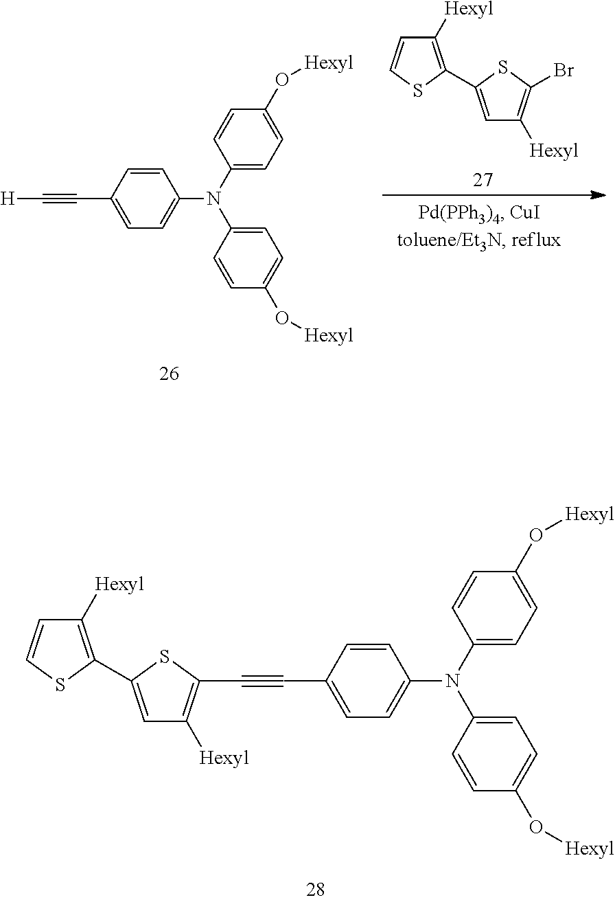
C1=CC(C#C[H])=CC=C1N(C1=CC=C(O[Hexyl])C=C1)C1=CC=C(O[Hexyl])C=C1.C1=CSC(C2=CC([Hexyl])=C(Br)S2)=C1[Hexyl].C1=CC(C#CC2=C([Hexyl])C=C(C3=C([Hexyl])C=CS3)S2)=CC=C1N(C1=CC=C(O[Hexyl])C=C1)C1=CC=C(O[Hexyl])C=C1
